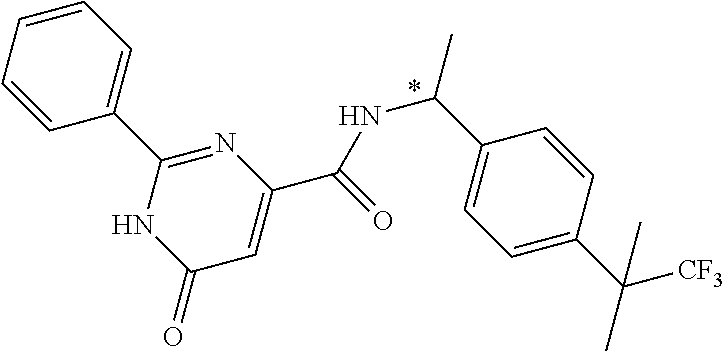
C1=C(C(C)([CF3])C)C=CC(C(C)NC(C2=CC(=O)NC(C3=CC=CC=C3)=N2)=O)=C1
